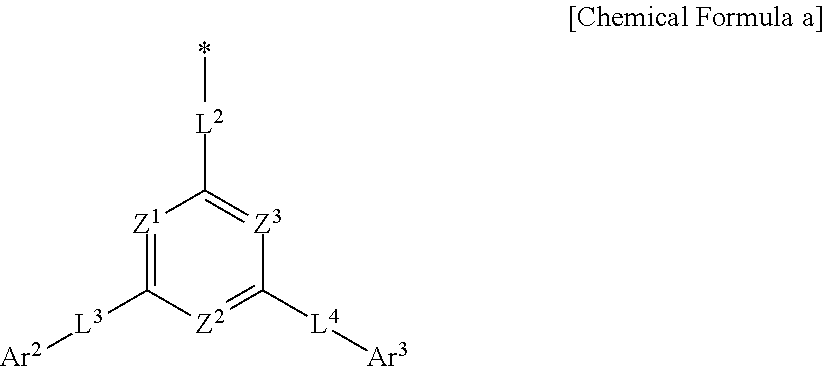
[Z1]1=C([L3][Ar2])[Z2]=C([L4][Ar3])[Z3]=C1[L2]C
